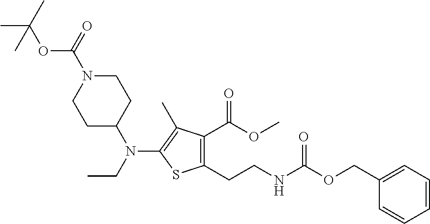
C1C(N(CC)C2=C(C)C(C(OC)=O)=C(CCNC(OCC3=CC=CC=C3)=O)S2)CCN(C(=O)OC(C)(C)C)C1
